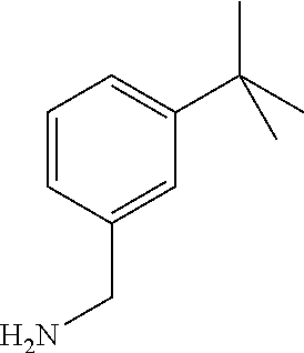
C1=CC(CN)=CC(C(C)(C)C)=C1
